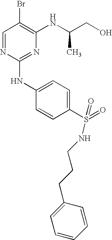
C1=NC(NC2=CC=C(S(=O)(NCCCC3=CC=CC=C3)=O)C=C2)=NC(NC(CO)C)=C1Br
